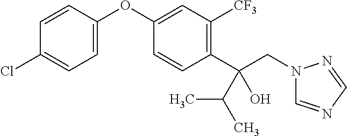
C1=C(OC2=CC([CF3])=C(C(CN3C=NC=N3)(O)C(C)C)C=C2)C=CC(Cl)=C1
